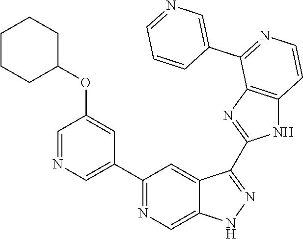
C1(C2=NC=C3C(=C2)C(C2=NC4=C(N2)C=CN=C4C2=CN=CC=C2)=NN3)=CN=CC(OC2CCCCC2)=C1
